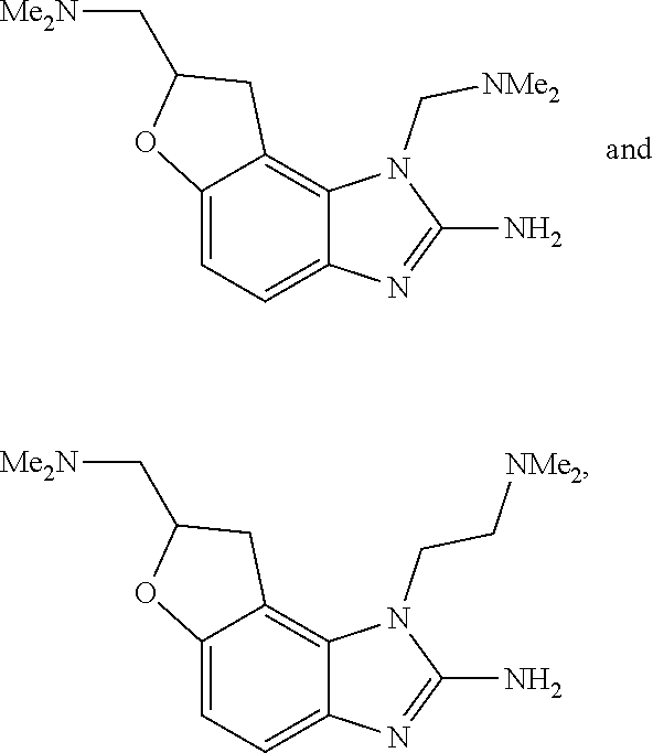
C12=CC=C3C(=C1CC(C[Me2N])O2)N(C[NMe2])C(N)=N3.C12=CC=C3C(=C1CC(C[Me2N])O2)N(CC[NMe2])C(N)=N3
